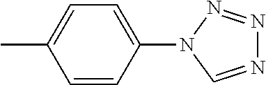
C1=C(C)C=CC(N2N=NN=C2)=C1
